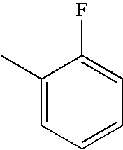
C1=CC=C(F)C(C)=C1
